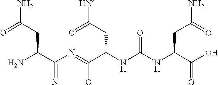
C(NC(NC(C(O)=O)CC(=O)N)=O)(C1=NC(C(N)CC(N)=O)=NO1)CC([HN])=O
